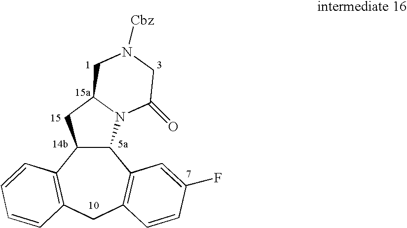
C12C(C3=C(CC4=C1C=C(F)C=C4)C=CC=C3)CC1N2C(=O)CN([Cbz])C1
